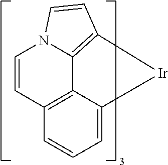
C12=C3C(=CC=C1)[Ir]C1=C3N(C=C2)C=C1
